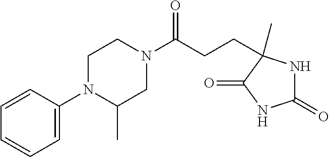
C1(N2C(C)CN(C(CCC3(C)NC(=O)NC3=O)=O)CC2)=CC=CC=C1
